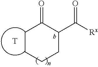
C1CCCC(C([Rx])=O)C1=O.[T]
